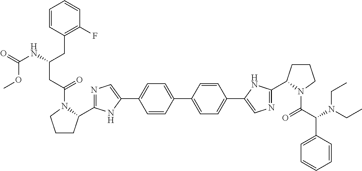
C1=CC(C2=CC=C(C3=CN=C(C4CCCN4C(C(N(CC)CC)C4=CC=CC=C4)=O)N3)C=C2)=CC=C1C1=CN=C(C2CCCN2C(CC(NC(=O)OC)CC2=C(F)C=CC=C2)=O)N1
